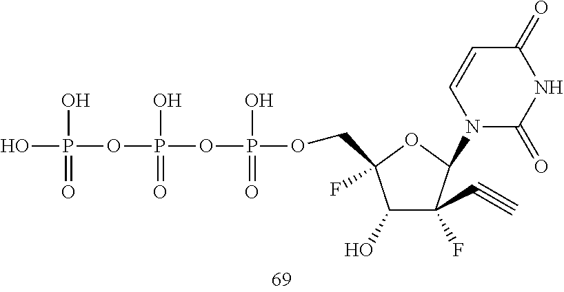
C1(O)C(F)(C#C)C(N2C(=O)NC(=O)C=C2)OC1(COP(O)(=O)OP(O)(OP(O)(O)=O)=O)F
